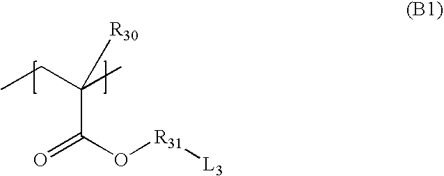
CCC(C)(C(O[R31][L3])=O)[R30]
